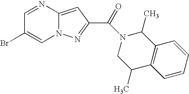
C1=NC2=CC(C(=O)N3C(C)C4=C(C(C)C3)C=CC=C4)=NN2C=C1Br
